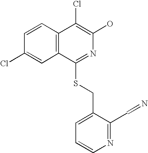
C1=CC2=C(C=C1Cl)C(SCC1=CC=CN=C1C=N)=NC(O)=C2Cl
